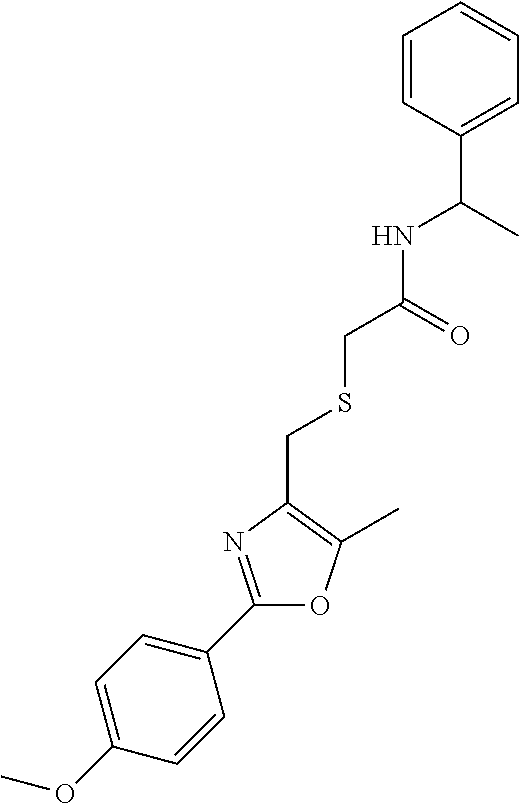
C1(OC)=CC=C(C2=NC(CSCC(=O)NC(C)C3=CC=CC=C3)=C(C)O2)C=C1
